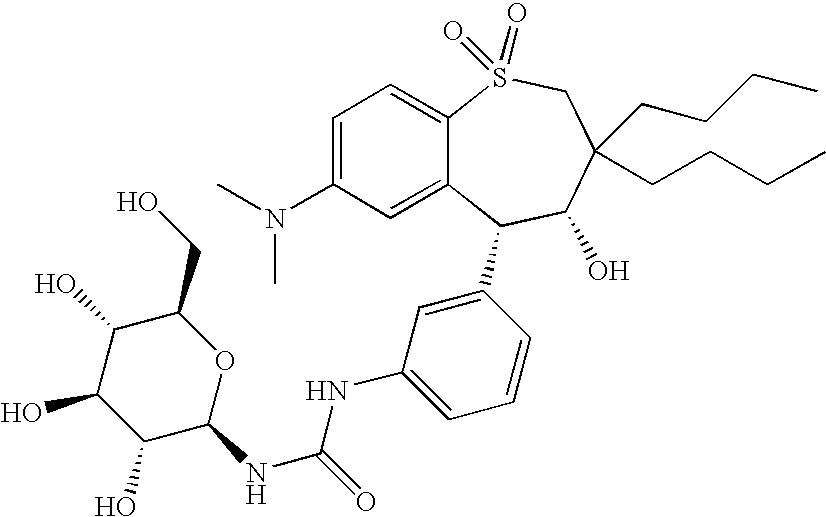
C1=C(N(C)C)C=C2C(=C1)S(=O)(=O)CC(CCCC)(CCCC)C(O)C2C1=CC(NC(NC2OC(CO)C(O)C(O)C2O)=O)=CC=C1
